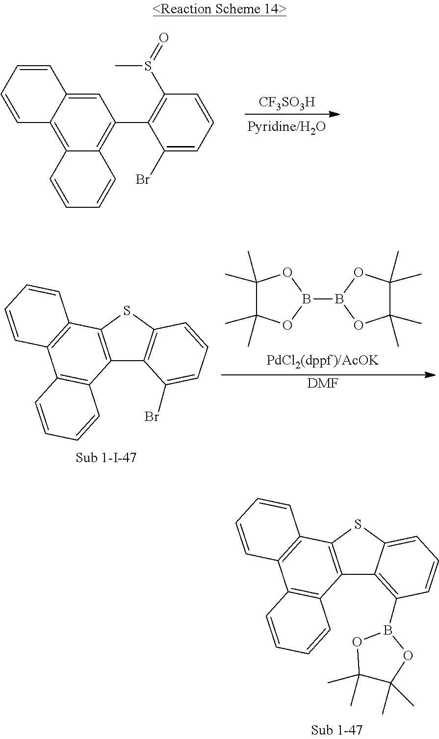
C12=C(SC3=CC=CC(B4OC(C)(C)C(C)(C)O4)=C13)C1=C(C3=C2C=CC=C3)C=CC=C1.[CF3SO3H].C12=C3C(=C(C4=C(S(=O)C)C=CC=C4Br)C=C1C=CC=C2)C=CC=C3.C12=C(SC3=C1C(Br)=CC=C3)C1=C(C3=C2C=CC=C3)C=CC=C1.C1(C)(C)C(C)(C)OB(B2OC(C)(C)C(C)(C)O2)O1.[DMF]
